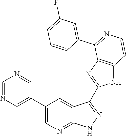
C1=NC=C(C2=CN=C3C(=C2)C(C2=NC4=C(N2)C=CN=C4C2=CC(F)=CC=C2)=NN3)C=N1
